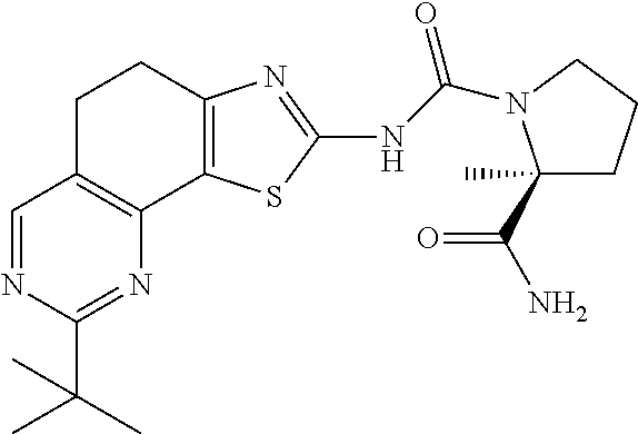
C1C2=C(C3=C(C1)N=C(NC(=O)N1C(C)(C(N)=O)CCC1)S3)N=C(C(C)(C)C)N=C2
